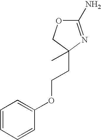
O1C(N)=NC(CCOC2=CC=CC=C2)(C)C1
